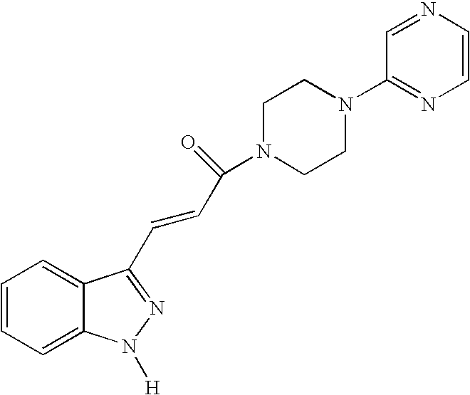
C1=CC=C2C(=C1)C(C=CC(=O)N1CCN(C3=NC=CN=C3)CC1)=NN2[H]
